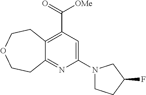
C12=C(C(=O)[OMe])C=C(N3CCC(F)C3)N=C1CCOCC2
